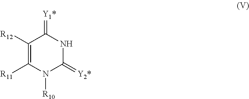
C1([R12])=C([R11])N([R10])C(=[Y2*])NC1=[Y1*]
